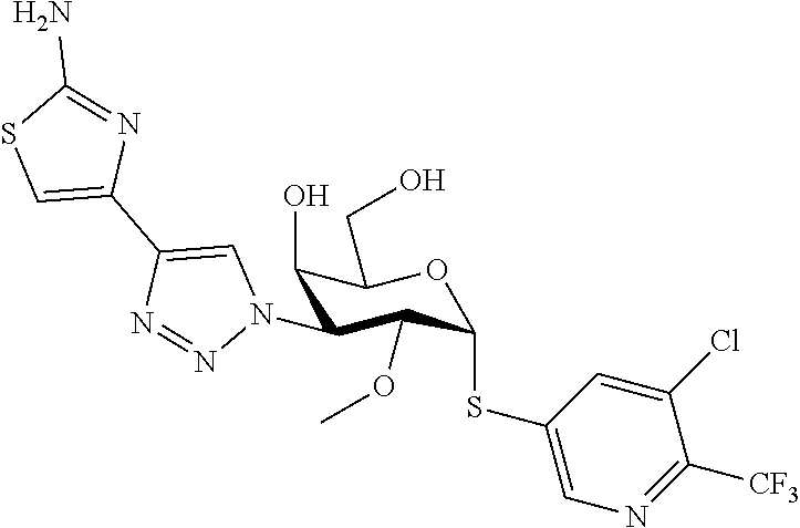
C1(O)C(N2C=C(C3=CSC(N)=N3)N=N2)C(OC)C(SC2=CN=C([CF3])C(Cl)=C2)OC1CO
